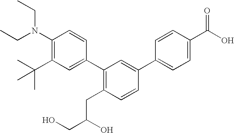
C1(N(CC)CC)=C(C(C)(C)C)C=C(C2=C(CC(CO)O)C=CC(C3=CC=C(C(O)=O)C=C3)=C2)C=C1
